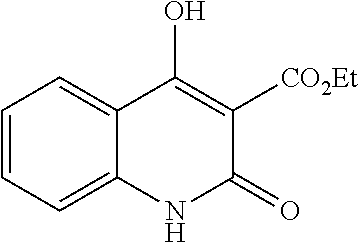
C1=CC=C2C(=C1)C(O)=C([CO2Et])C(=O)N2
